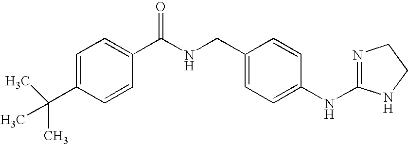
C1=C(C(C)(C)C)C=CC(C(NCC2=CC=C(NC3=NCCN3)C=C2)=O)=C1
